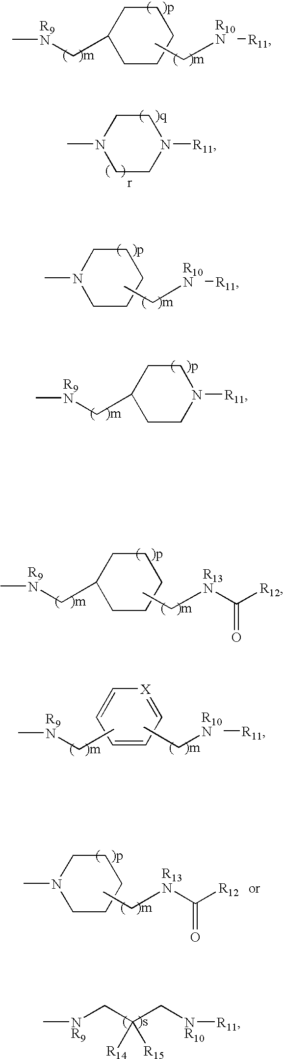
C1N(C)CCCC1.CC[R10N][R11].C1CCCCC1C[R9N]C.CC[R13N]C(=O)[R12].C[NR9]CC(C[NR10][R11])([R14])[R15].[R9N](CC1CCCCC1)C.CC[R10N][R11].C1CN([R11])CCN1C.C1CN([R11])CCC1C[R9N]C.C1=CC=[X]C=C1.[R9N](CC)C.[R10N](CC)[R11].C1N(C)CCCC1.CC[R13N]C([R12])=O
